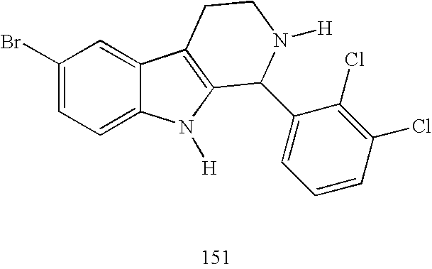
C1(Br)=CC=C2C(=C1)C1=C(N2[H])C(C2=CC=CC(Cl)=C2Cl)N([H])CC1
